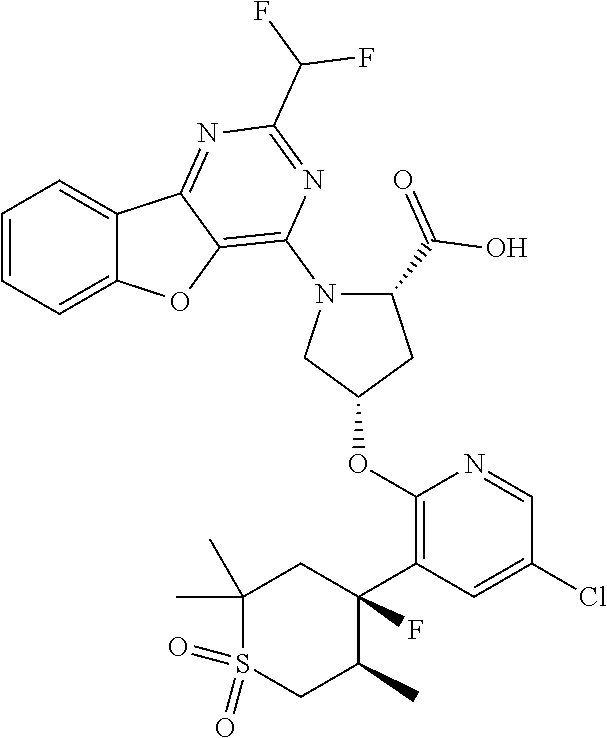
C1=CC=C2C(=C1)C1=NC(C(F)F)=NC(N3CC(OC4=C(C5(F)CC(C)(C)S(=O)(=O)CC5C)C=C(Cl)C=N4)CC3C(O)=O)=C1O2
